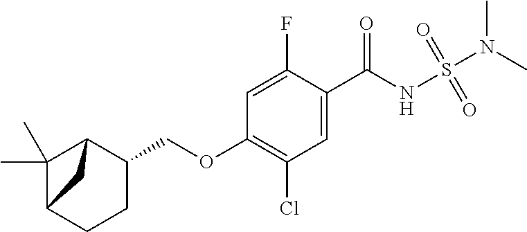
C1=C(F)C(C(NS(N(C)C)(=O)=O)=O)=CC(Cl)=C1OCC1C2C(C)(C)C(CC1)C2
